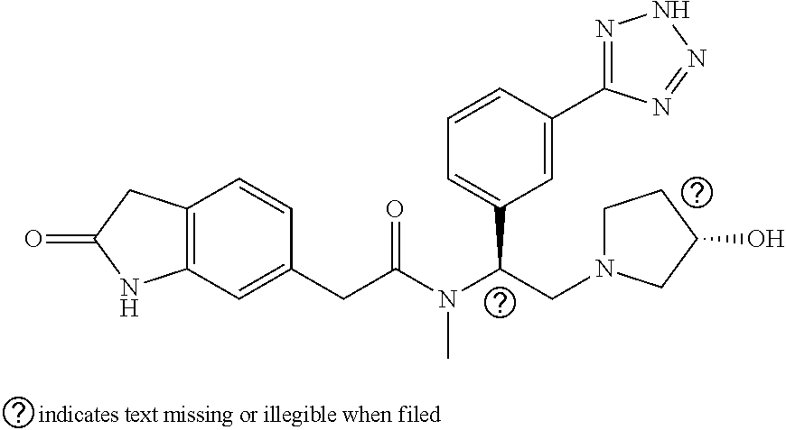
C12=C(CC(=O)N1)C=CC(CC(N(C(CN1CCC(O)C1)C1=CC=CC(C3=NNN=N3)=C1)C)=O)=C2
